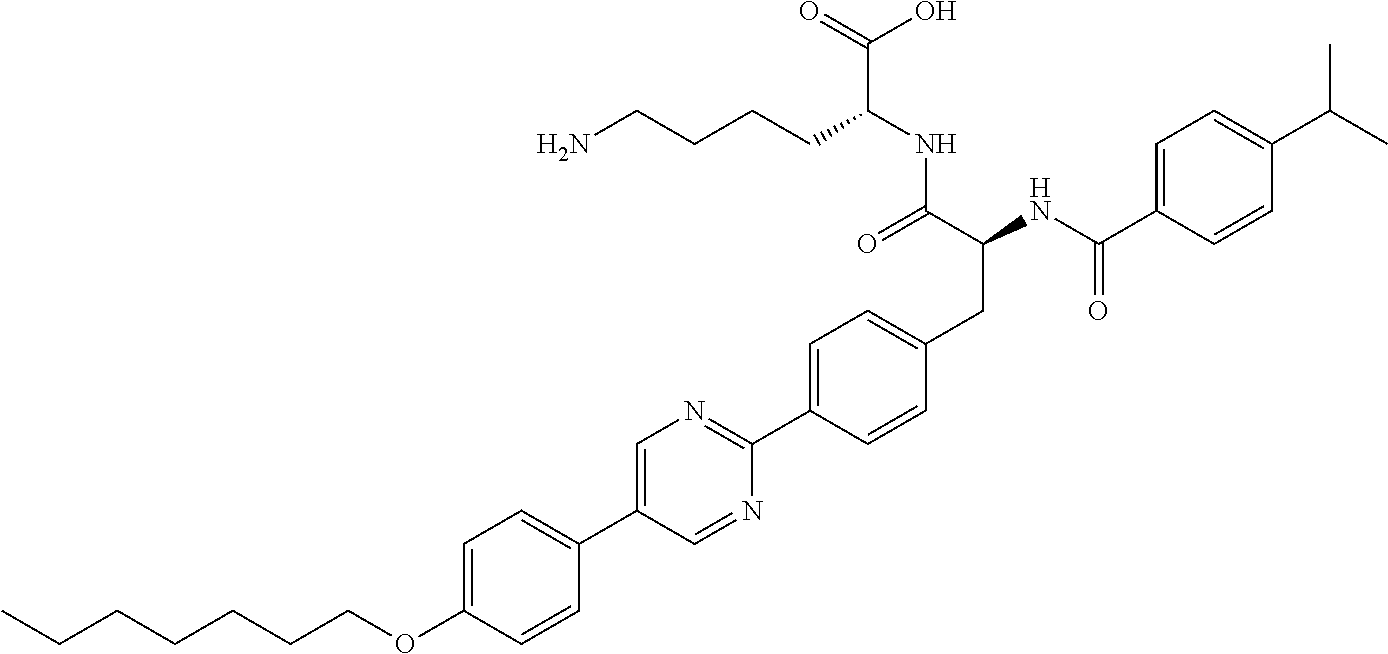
CCCCCCCOC1=CC=C(C2=CN=C(C3=CC=C(CC(NC(C4=CC=C(C(C)C)C=C4)=O)C(=O)NC(C(O)=O)CCCCN)C=C3)N=C2)C=C1
